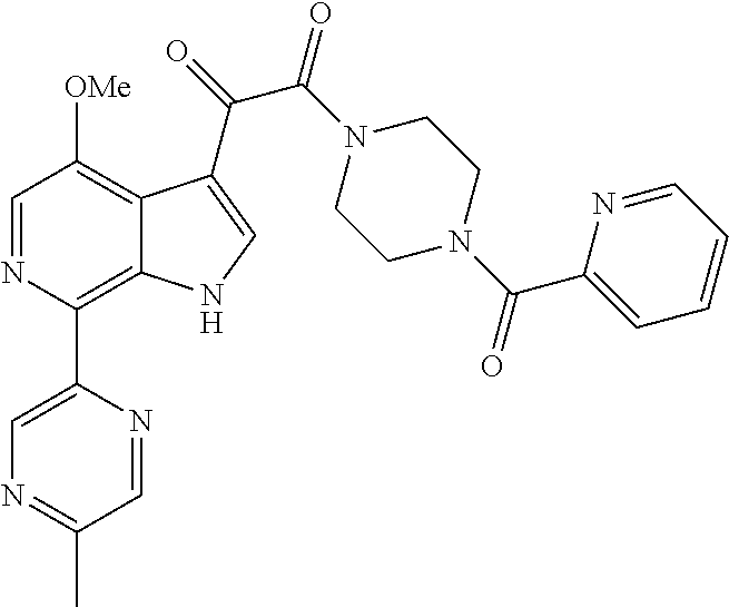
C1=NC(C2=CN=C(C)C=N2)=C2C(=C1[OMe])C(C(=O)C(N1CCN(C(C3=CC=CC=N3)=O)CC1)=O)=CN2
